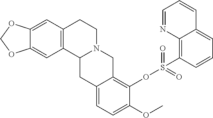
C12=C(C=C3C(=C1)OCO3)CCN1C2CC2=CC=C(OC)C(OS(=O)(=O)C3=C4C(=CC=C3)C=CC=N4)=C2C1
